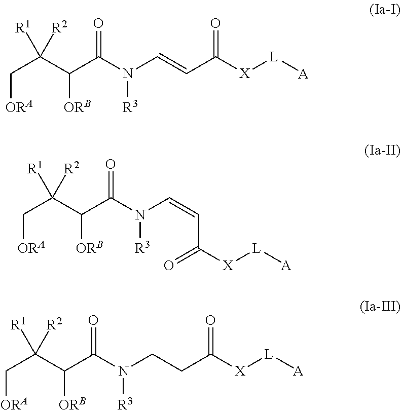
C(C(C(C(N(C=CC(=O)[X][L][A])[R3])=O)[ORB])([R1])[R2])[ORA].C(C(C(C(N(C=CC([X][L][A])=O)[R3])=O)[ORB])([R1])[R2])[ORA].C(C(C(C(N(CCC(=O)[X][L][A])[R3])=O)[ORB])([R1])[R2])[ORA]
